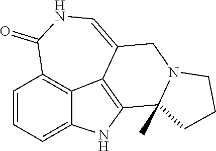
C1=CC=C2C3=C1C(=O)NC=C1C3=C(N2)C2(C)N(C1)CCC2
